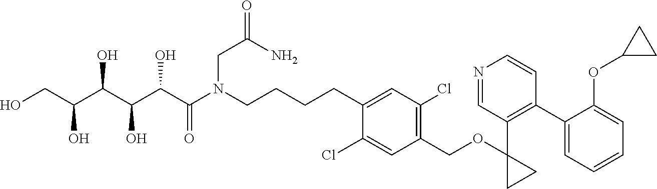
C(CCCN(C(C(C(C(C(CO)O)O)O)O)=O)CC(N)=O)C1=CC(Cl)=C(COC2(C3=C(C4=CC=CC=C4OC4CC4)C=CN=C3)CC2)C=C1Cl
